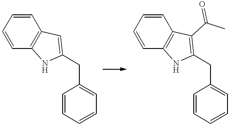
C1=CC2=C(C=C1)C=C(CC1=CC=CC=C1)N2.C1=CC2=C(C=C1)C(C(C)=O)=C(CC1=CC=CC=C1)N2
